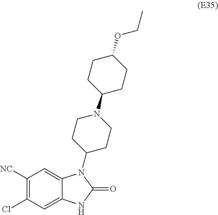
C1([NC])=C(Cl)C=C2C(=C1)N(C1CCN(C3CCC(OCC)CC3)CC1)C(=O)N2
